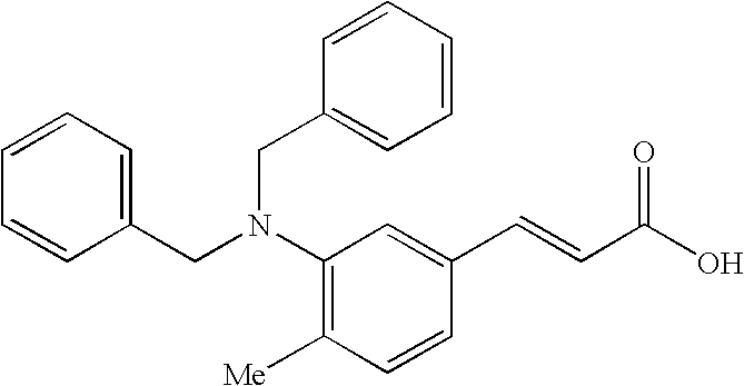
C1(CN(C2=C([Me])C=CC(C=CC(O)=O)=C2)CC2=CC=CC=C2)=CC=CC=C1
